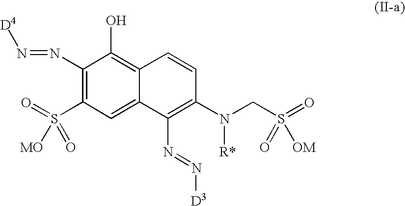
C1(N=N[D4])=C(S(=O)(=O)[MO])C=C2C(=C1O)C=CC(N(CS(=O)(=O)[OM])[R*])=C2N=N[D3]
